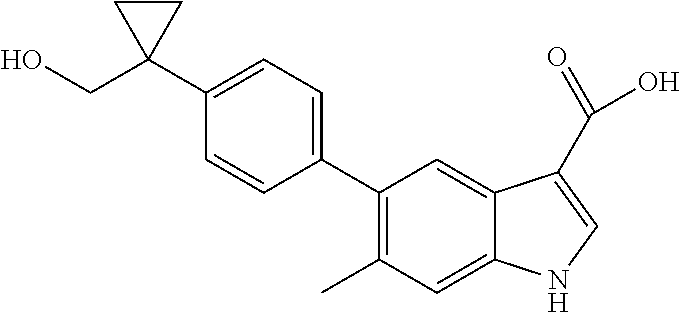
C1(C2=CC=C(C3(CO)CC3)C=C2)=C(C)C=C2C(=C1)C(C(=O)O)=CN2
